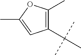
C1(C(C)(C)C)=C(C)OC(C)=C1
